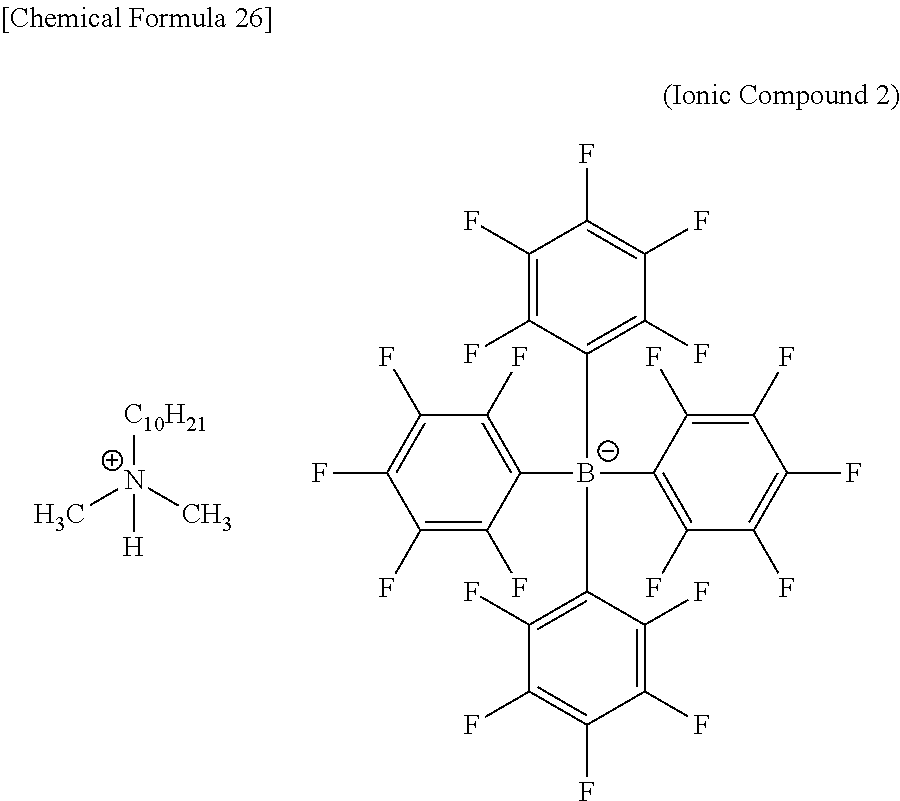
[C10H21][N+](C)(C)[H].C1(F)=C(F)C([B-](C2=C(F)C(F)=C(F)C(F)=C2F)(C2=C(F)C(F)=C(F)C(F)=C2F)C2=C(F)C(F)=C(F)C(F)=C2F)=C(F)C(F)=C1F
